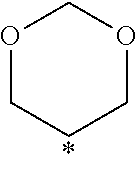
O1CCCOC1
